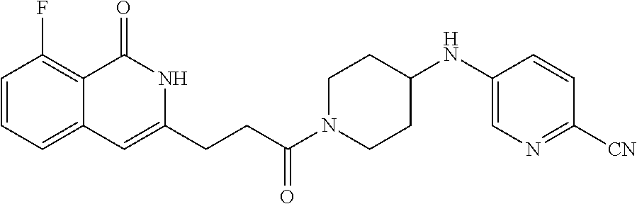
C1=CC=C2C(=C1F)C(=O)NC(CCC(N1CCC(NC3=CN=C([CN])C=C3)CC1)=O)=C2
